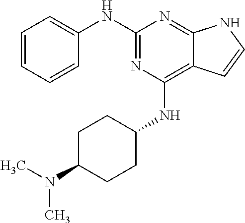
C1(NC2=CC=CC=C2)=NC(NC2CCC(N(C)C)CC2)=C2C(=N1)NC=C2
